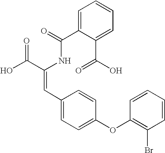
C1=C(C(=O)NC(C(O)=O)=CC2=CC=C(OC3=C(Br)C=CC=C3)C=C2)C(C(=O)O)=CC=C1
